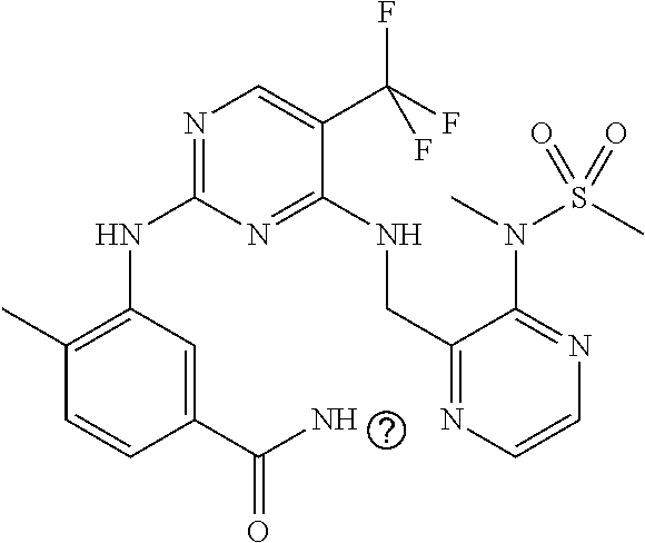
N(C1=NC=C(C(F)(F)F)C(NCC2=NC=CN=C2N(S(=O)(C)=O)C)=N1)C1=C(C)C=CC(C(N)=O)=C1
